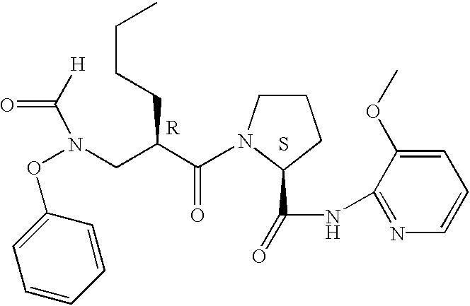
[R].S.[H]C(N(OC1=CC=CC=C1)CC(C(N1C(C(=O)NC2=NC=CC=C2OC)CCC1)=O)CCCC)=O
